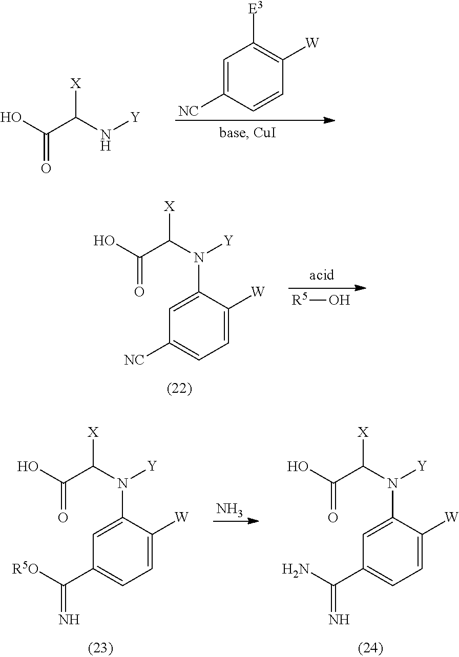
C1=C([W])C(N(C(C(O)=O)[X])[Y])=CC([NC])=C1.[R5]O.C1=C([W])C(N(C(C(O)=O)[X])[Y])=CC(C([R5O])=N)=C1.N.C1=C([W])C(N(C(C(O)=O)[X])[Y])=CC(C(N)=N)=C1.OC(C(N[Y])[X])=O.C1=C([NC])C=CC([W])=C1[E3]
